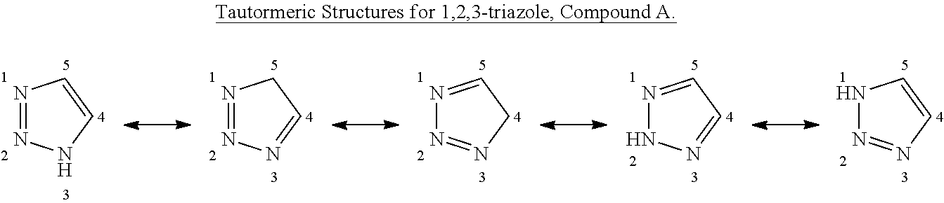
N1=NC=CN1.N1=NCC=N1.N1=NCC=N1.N1N=CC=N1.N1=NC=CN1
